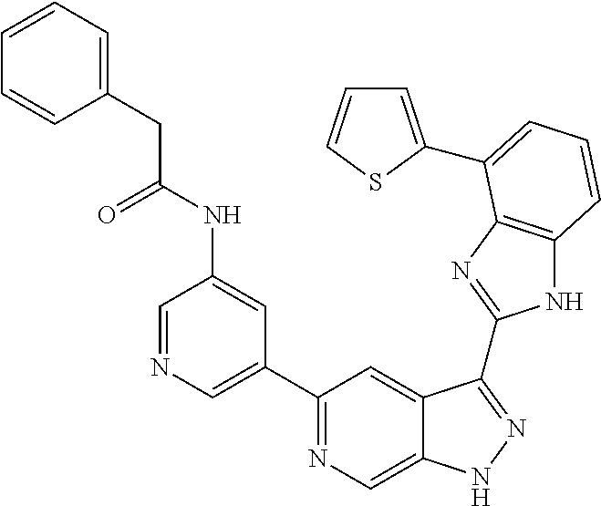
C1=NC=C(C2=NC=C3C(=C2)C(C2=NC4=C(N2)C=CC=C4C2=CC=CS2)=NN3)C=C1NC(CC1=CC=CC=C1)=O
